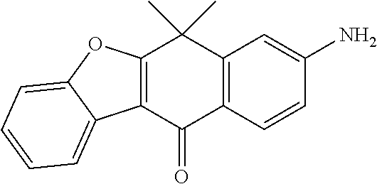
C12=C(C(=O)C3=C(C1(C)C)C=C(N)C=C3)C1=CC=CC=C1O2
